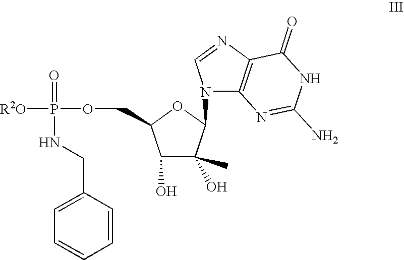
C1(O)C(C)(O)C(N2C3=C(N=C2)C(=O)NC(N)=N3)OC1COP([R2O])(=O)NCC1=CC=CC=C1
